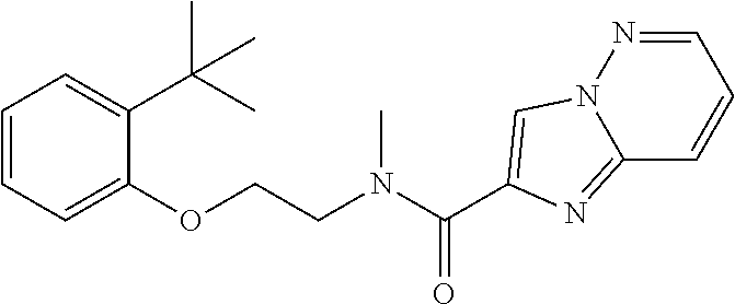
C1=CC=C(OCCN(C(=O)C2=CN3C(=N2)C=CC=N3)C)C(C(C)(C)C)=C1
